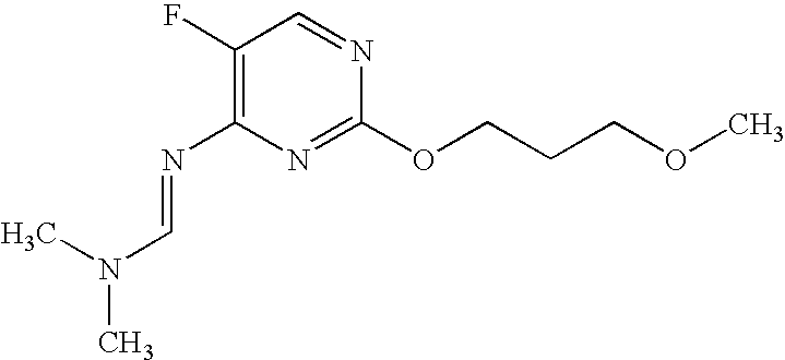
C1(F)=C(N=CN(C)C)N=C(OCCCOC)N=C1
